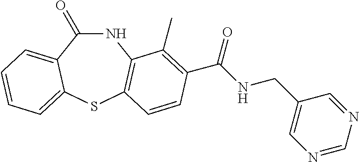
N1C(=O)C2=CC=CC=C2SC2=C1C(C)=C(C(NCC1=CN=CN=C1)=O)C=C2
